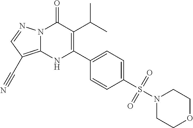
N12C(=C(C#N)C=N1)NC(C1=CC=C(S(N3CCOCC3)(=O)=O)C=C1)=C(C(C)C)C2=O
